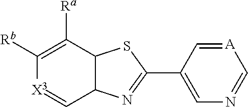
[X3]1=CC2C(SC(C3=CN=C[A]=C3)=N2)C([Ra])=C1[Rb]
